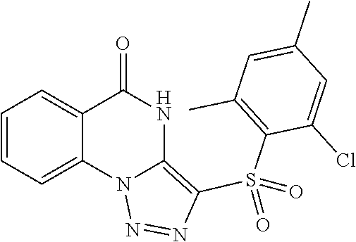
C1=CC=C2C(=C1)N1C(=C(S(C3=C(C)C=C(C)C=C3Cl)(=O)=O)N=N1)NC2=O
